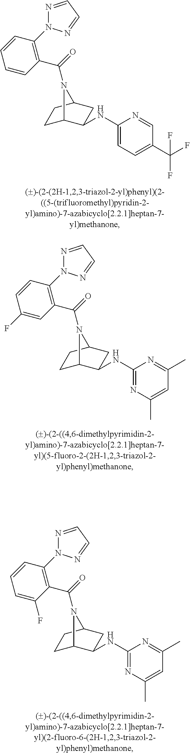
C1(C(F)(F)F)=CC=C(NC2C3CCC(C2)N3C(=O)C2=C(N3N=CC=N3)C=CC=C2)N=C1.C1=C(C)N=C(NC2C3CCC(C2)N3C(=O)C2=C(N3N=CC=N3)C=CC(F)=C2)N=C1C.C1=C(C)N=C(NC2C3CCC(C2)N3C(=O)C2=C(N3N=CC=N3)C=CC=C2F)N=C1C
